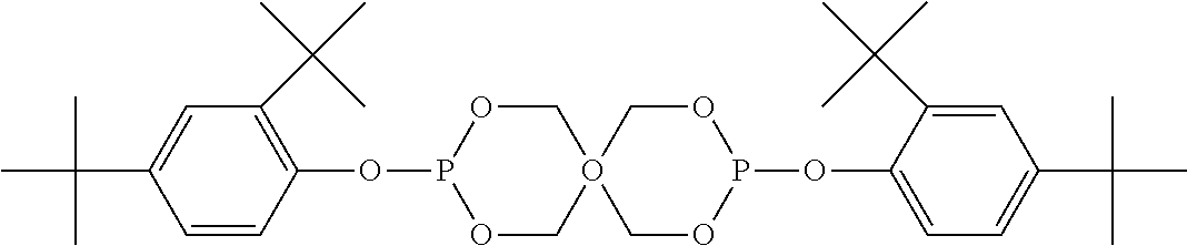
O1CO2(COP1OC1=C(C(C)(C)C)C=C(C(C)(C)C)C=C1)COP(OC1=CC=C(C(C)(C)C)C=C1C(C)(C)C)OC2
